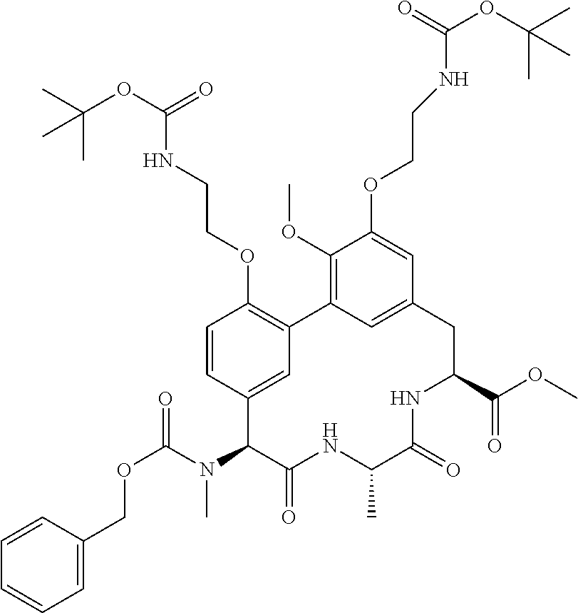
O(C(N(C)C1C(=O)NC(C)C(=O)NC(C(=O)OC)CC2=CC(=C(OC)C(OCCNC(=O)OC(C)(C)C)=C2)C2=C(OCCNC(OC(C)(C)C)=O)C=CC1=C2)=O)CC1=CC=CC=C1
